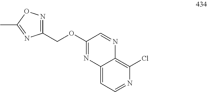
C12=C(Cl)N=CC=C1N=C(OCC1=NOC(C)=N1)C=N2
